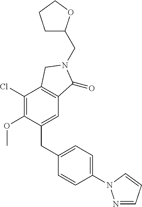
C(N1C(=O)C2=C(C(Cl)=C(OC)C(CC3=CC=C(N4N=CC=C4)C=C3)=C2)C1)C1CCCO1
